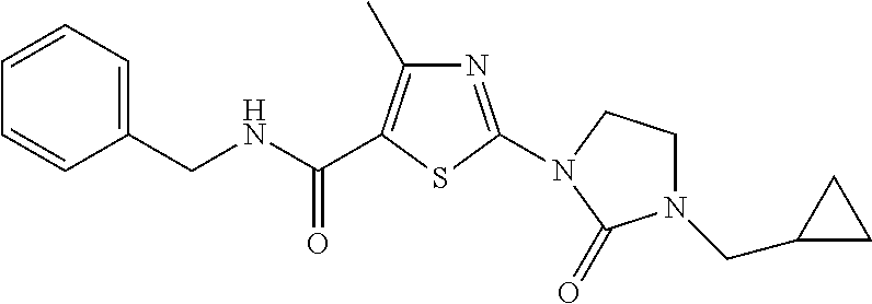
C1(CN2CCN(C3=NC(C)=C(C(NCC4=CC=CC=C4)=O)S3)C2=O)CC1
